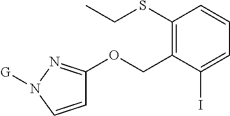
C1(SCC)=C(COC2=NN([G])C=C2)C(I)=CC=C1
